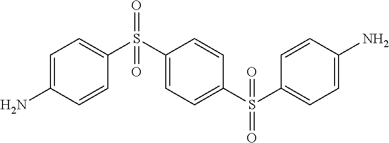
C1=C(N)C=CC(S(C2=CC=C(S(C3=CC=C(N)C=C3)(=O)=O)C=C2)(=O)=O)=C1
